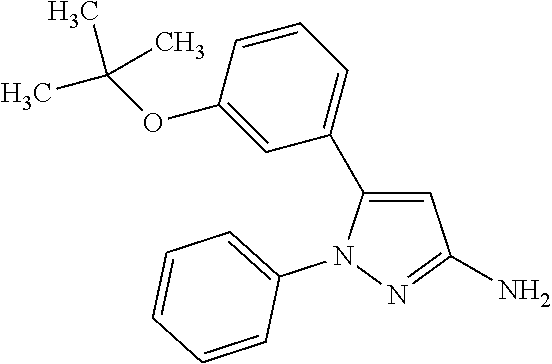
C1=C(C2=CC=CC(OC(C)(C)C)=C2)N(C2=CC=CC=C2)N=C1N
